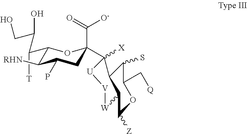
C([O-])(=O)C1(C2([X])[U][V][W]C3C2C(S)C(C[Q])OC3[Z])CC(P)C([RHN])C(C(C(O)CO)[T])O1
